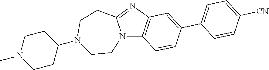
N12C3=C(N=C1CCN(C1CCN(C)CC1)CC2)C=C(C1=CC=C([CN])C=C1)C=C3
